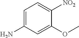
C1=C(N)C=C(OC)C([NO2])=C1
